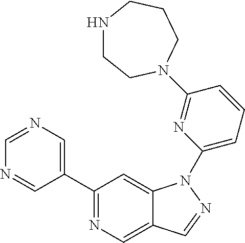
C1(C2=CN=CN=C2)=NC=C2C(=C1)N(C1=CC=CC(N3CCNCCC3)=N1)N=C2
